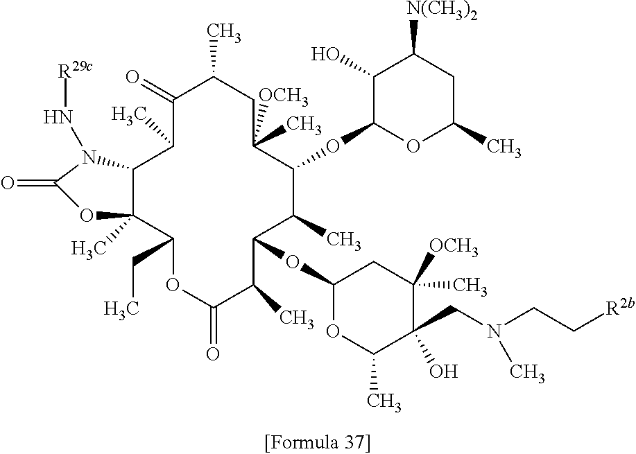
C12C(C)(C(CC)OC(=O)C(C)C(OC3OC(C)C(CN(CC[R2b])C)(O)C([OCH3])(C)C3)C(C)C(OC3OC(C)CC([N(CH3)2])C3O)C([OCH3])(C)CC(C)C(=O)C1C)OC(=O)N2N[R29c]
